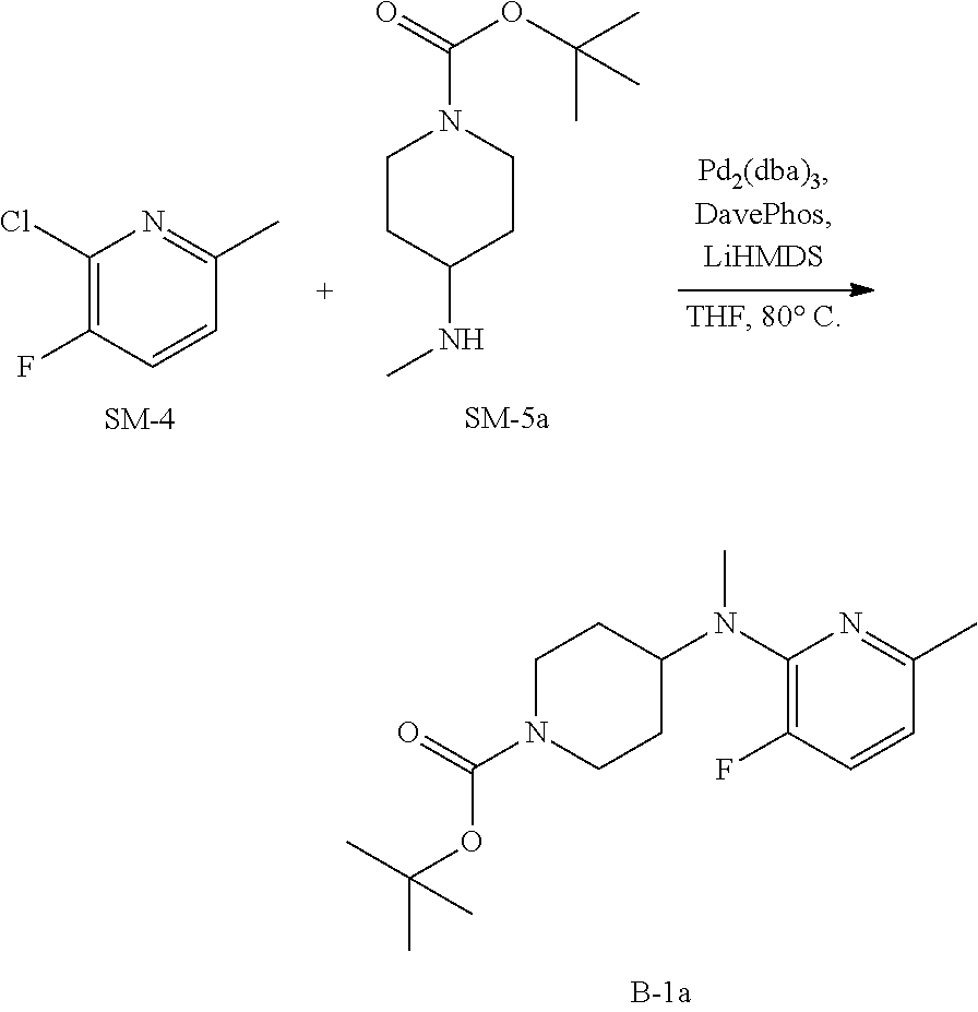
C1N(C(=O)OC(C)(C)C)CCC(N(C2=C(F)C=CC(C)=N2)C)C1.C1CC(NC)CCN1C(=O)OC(C)(C)C.C1(Cl)=C(F)C=CC(C)=N1
